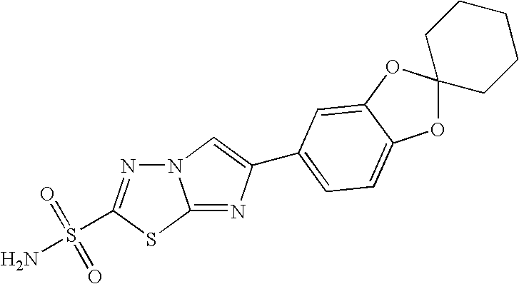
C12=NC(C3=CC=C4OC5(OC4=C3)CCCCC5)=CN1N=C(S(N)(=O)=O)S2
